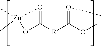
O1=C([R]C(OC)=OC)O[Zn]1(C)C
